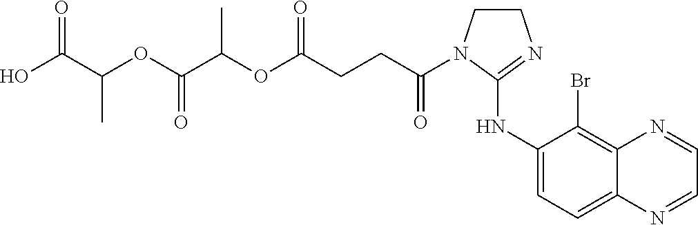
C1CN(C(CCC(OC(C(=O)OC(C)C(O)=O)C)=O)=O)C(NC2=CC=C3C(=C2Br)N=CC=N3)=N1
